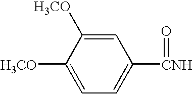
C1([H3CO])=CC=C([CNH]=O)C=C1[H3CO]
